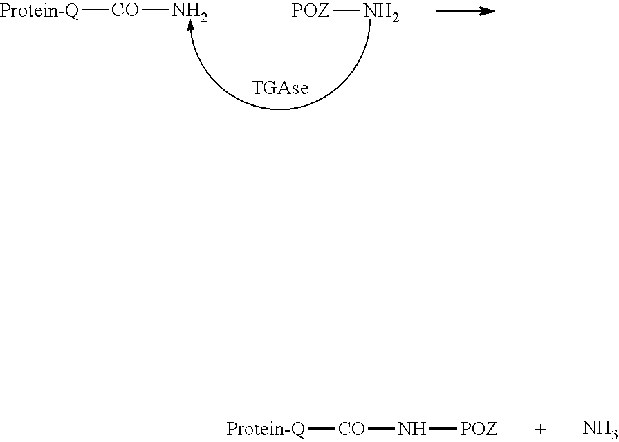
[CO](N)[Protein-Q].[POZ]N.[CO](N[POZ])[Protein-Q].N
